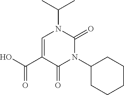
C1=C(C(O)=O)C(=O)N(C2CCCCC2)C(=O)N1C(C)C
